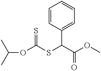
C(OC(SC(C(OC)=O)C1=CC=CC=C1)=S)(C)C
